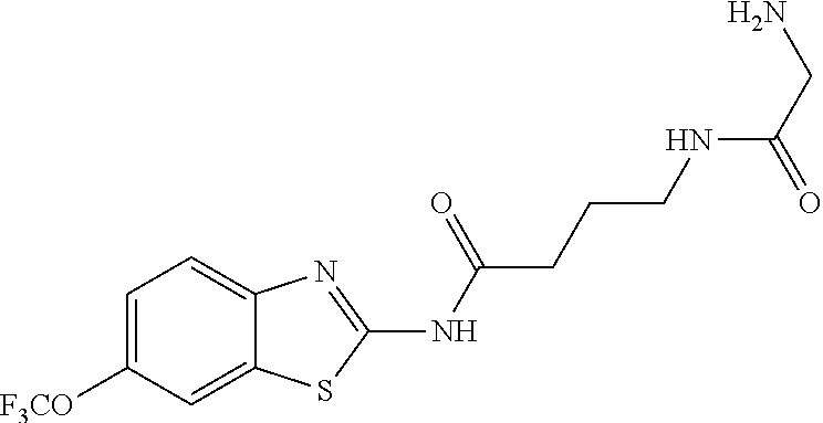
C1=C([F3CO])C=C2C(=C1)N=C(NC(=O)CCCNC(CN)=O)S2
